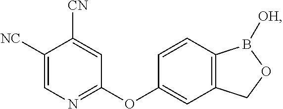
C1([NC])=CN=C(OC2=CC3=C(C=C2)B([OH])OC3)C=C1[CN]
